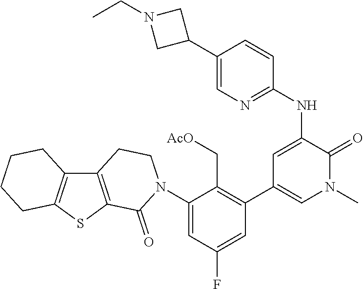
C1(NC2=CC(C3=C(C[AcO])C(N4CCC5=C(C4=O)SC4=C5CCCC4)=CC(F)=C3)=CN(C)C2=O)=NC=C(C2CN(CC)C2)C=C1
